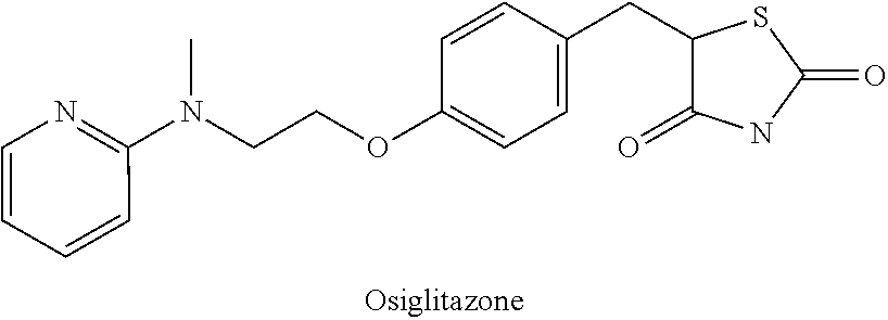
N(CCOC1=CC=C(CC2C(=O)NC(=O)S2)C=C1)(C1=NC=CC=C1)C
